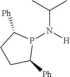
P1(N([H])C(C)C)C([Ph])CCC1[Ph]
